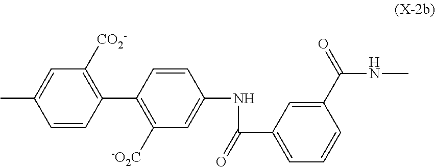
C1=CC(C2=C([-O2C])C=C(NC(=O)C3=CC=CC(C(=O)NC)=C3)C=C2)=C([CO2-])C=C1C
